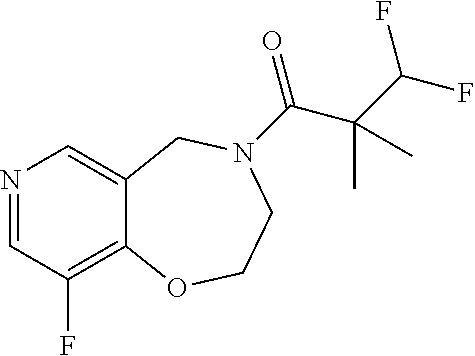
N1=CC(F)=C2C(=C1)CN(C(=O)C(C(F)F)(C)C)CCO2
